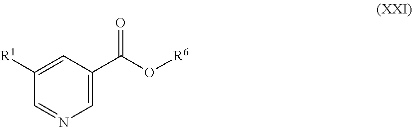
C1([R1])=CC(C(O[R6])=O)=CN=C1
